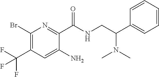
C1(Br)=C(C(F)(F)F)C=C(N)C(C(NCC(N(C)C)C2=CC=CC=C2)=O)=N1
